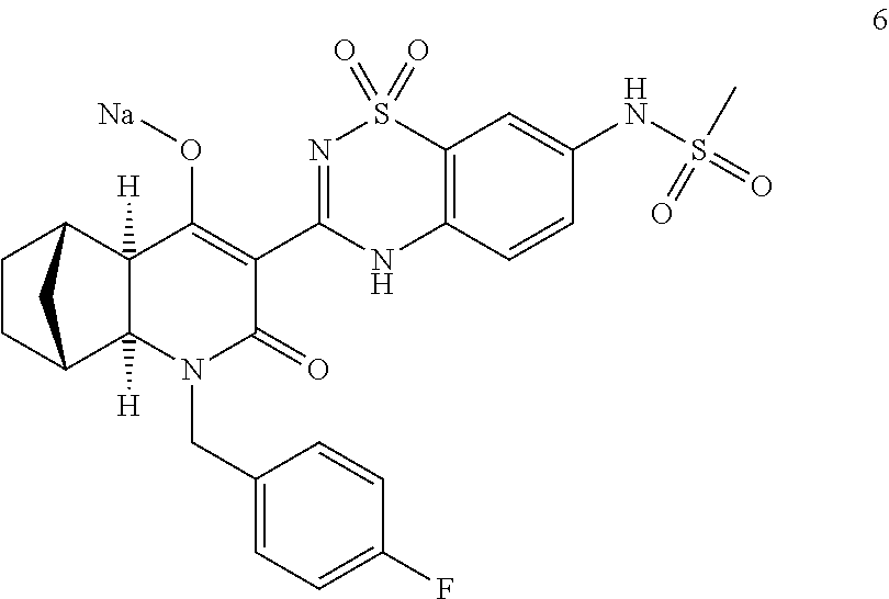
C12=C(C=CC(NS(=O)(C)=O)=C1)NC(C1=C(O[Na])C3([H])C4CCC(C3([H])N(CC3=CC=C(F)C=C3)C1=O)C4)=NS2(=O)=O
